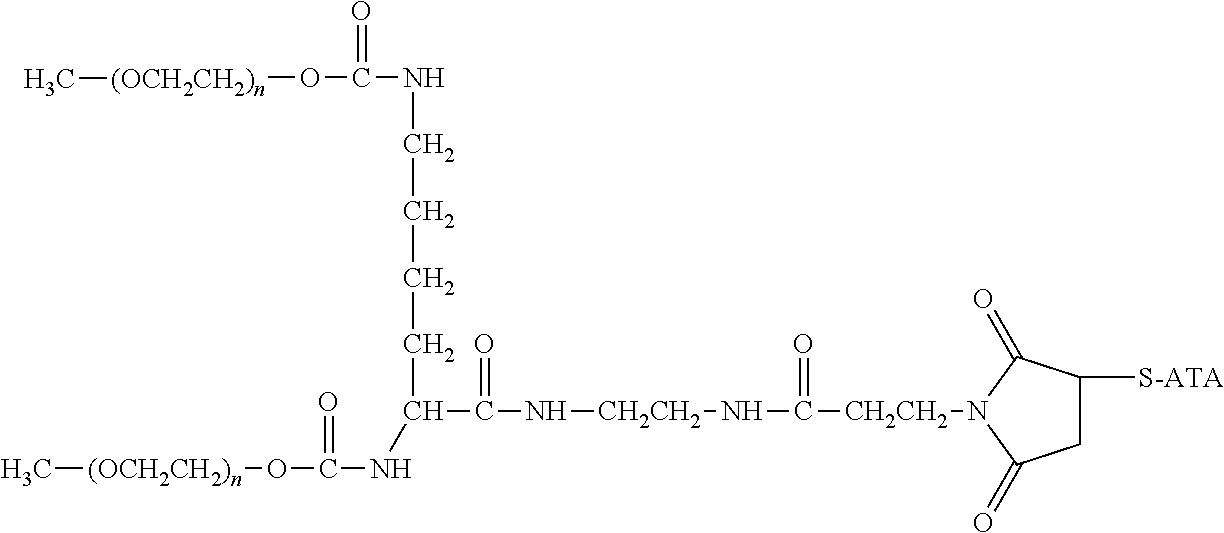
C[(OCH2CH2)n]OC(NC(CCCCNC(O[(OCH2CH2)n]C)=O)C(N[CH2CH2]NC([CH2CH2]N1C(=O)CC([S-ATA])C1=O)=O)=O)=O
